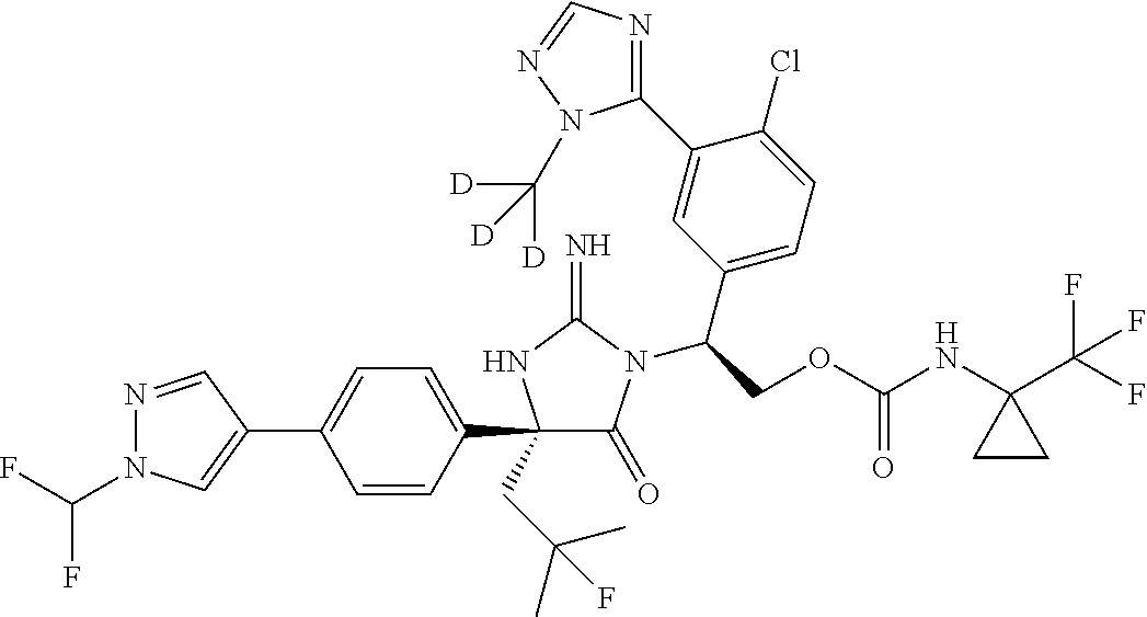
N1=CC(C2=CC=C(C3(CC(C)(C)F)C(=O)N(C(COC(NC4(C(F)(F)F)CC4)=O)C4=CC=C(Cl)C(C5=NC=NN5C([D])([D])[D])=C4)C(=N)N3)C=C2)=CN1C(F)F
